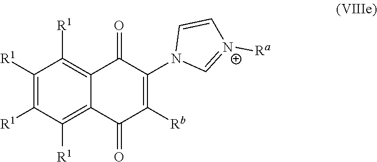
C1([R1])=C([R1])C([R1])=C2C(=C1[R1])C(=O)C(N1C=[N+]([Ra])C=C1)=C([Rb])C2=O
